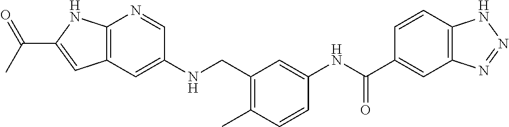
C12=C(C=C(NCC3=C(C)C=CC(NC(C4=CC5=C(C=C4)NN=N5)=O)=C3)C=N1)C=C(C(C)=O)N2
